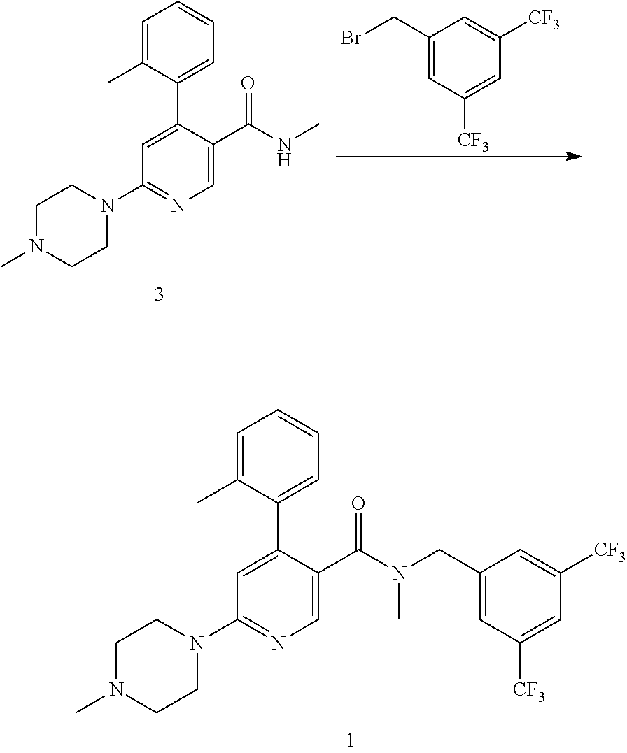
C1=C(C)C(C2=CC(N3CCN(C)CC3)=NC=C2C(N(CC2=CC([CF3])=CC([CF3])=C2)C)=O)=CC=C1.C1=C(C)C(C2=CC(N3CCN(C)CC3)=NC=C2C(NC)=O)=CC=C1.C1(CBr)=CC([CF3])=CC([CF3])=C1
